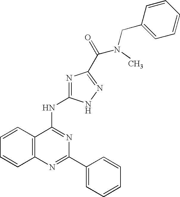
C12=C(N=C(C3=CC=CC=C3)N=C1NC1=NC(C(=O)N(CC3=CC=CC=C3)C)=NN1)C=CC=C2
